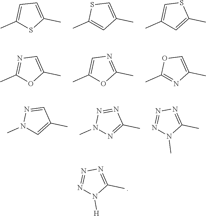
CC1=CC=C(C)S1.CC1=CSC(C)=C1.CC1=CC(C)=CS1.CC1=CN=C(C)O1.CC1=NC=C(C)O1.CC1=COC(C)=N1.CC1=CN(C)N=C1.CC1=NN(C)N=N1.CC1=NN=NN1C.CC1=NN=NN1[H]
